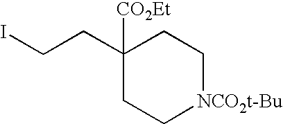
C1([CO2Et])(CCI)CC[NCO2t-Bu]CC1
